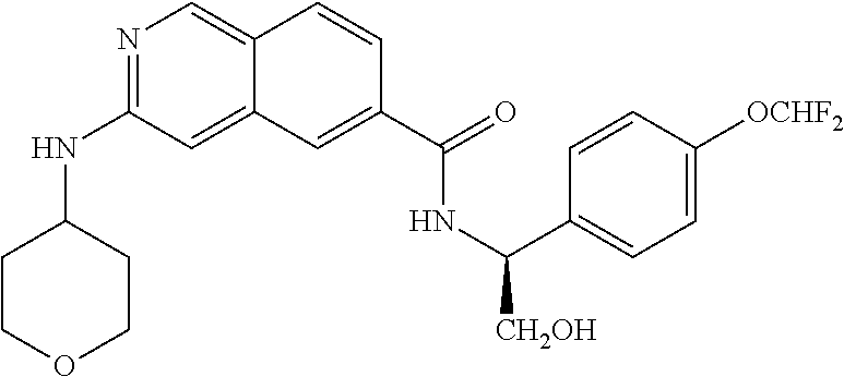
N1=C(NC2CCOCC2)C=C2C(=C1)C=CC(C(=O)NC(C1=CC=C([OCHF2])C=C1)[CH2OH])=C2
